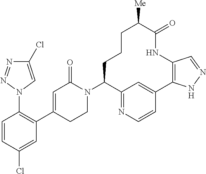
C1=CC(Cl)=CC(C2=CC(=O)N(C3C4=NC=CC(=C4)C4=C(NC(=O)C([Me])CCC3)C=NN4)CC2)=C1N1C=C(Cl)N=N1
